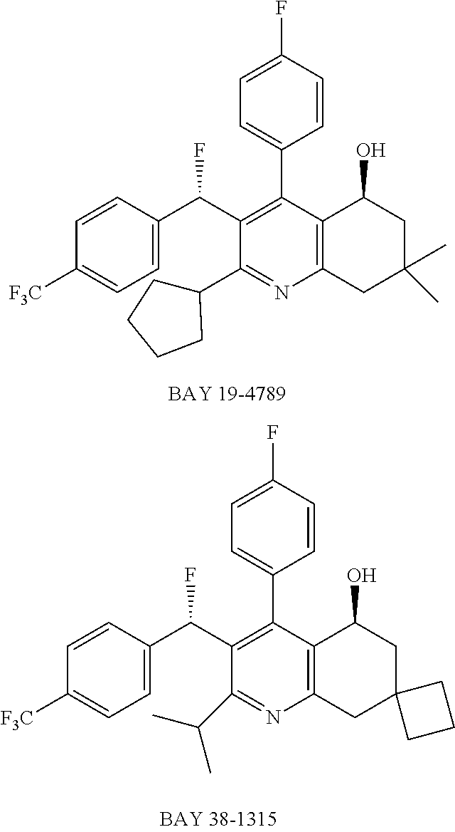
C1=C(C(C2=C(C3=CC=C(F)C=C3)C3=C(N=C2C2CCCC2)CC(C)(C)CC3O)F)C=CC([F3C])=C1.C1=C(C(C2=C(C3=CC=C(F)C=C3)C3=C(N=C2C(C)C)CC2(CC3O)CCC2)F)C=CC([F3C])=C1
